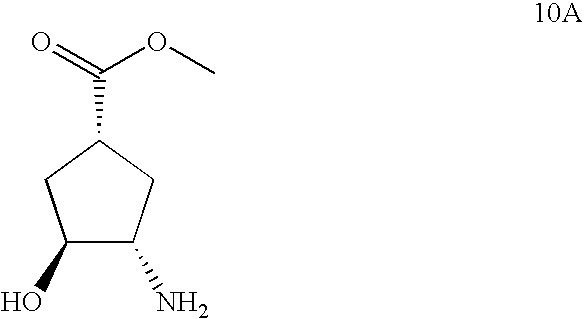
C1(O)C(N)CC(C(=O)OC)C1
